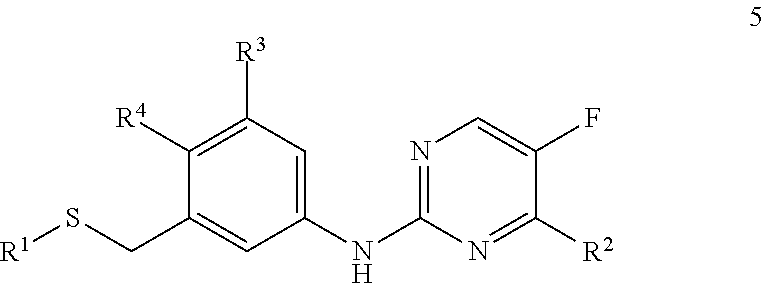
N1=C(NC2=CC([R3])=C([R4])C(CS[R1])=C2)N=C([R2])C(F)=C1
